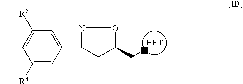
C1([T])=C([R2])C=C(C2=NOC(CC)C2)C=C1[R3].N
